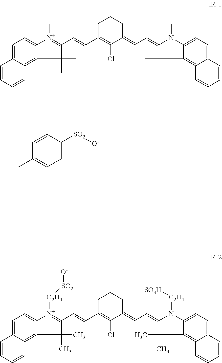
C1=C2C(=C3C(=C1)[N+](C)=C(C=CC1=C(Cl)C(=CC=C4N(C)C5=CC=C6C(=C5C4(C)C)C=CC=C6)CCC1)C3(C)C)C=CC=C2.C1=CC(C)=CC=C1[SO2][O-].C1=C2C(=C3C(=C1)[N+]([C2H4][SO2][O-])=C(C=CC1=C(Cl)C(=CC=C4N([C2H4][SO3H])C5=CC=C6C(=C5C4(C)C)C=CC=C6)CCC1)C3(C)C)C=CC=C2
